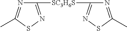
C1([SC3H6S]C2=NSC(C)=N2)=NSC(C)=N1
